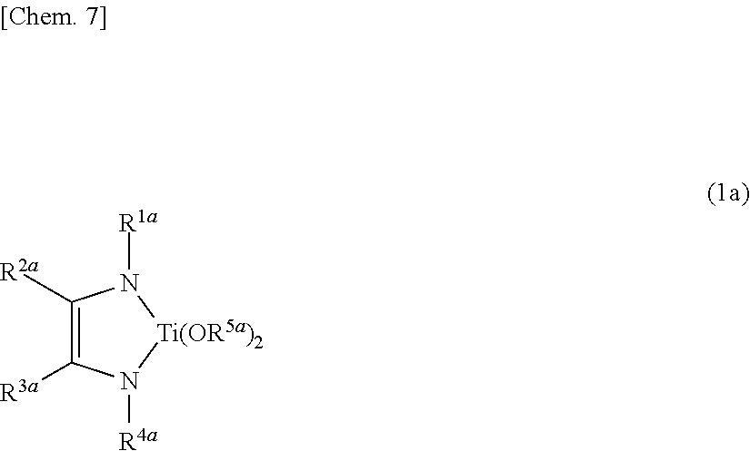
C1([R2a])=C([R3a])N([R4a])[Ti(OR5a)2]N1[R1a]
